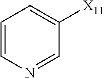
C1=NC=CC=C1[X11]
